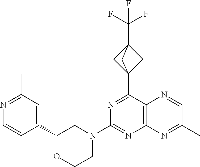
C12(C3=NC(N4CCOC(C5=CC(C)=NC=C5)C4)=NC4=C3N=CC(C)=N4)CC(C(F)(F)F)(C1)C2
